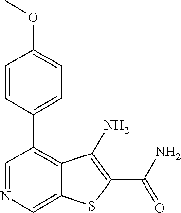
C1=NC=C2C(=C1C1=CC=C(OC)C=C1)C(N)=C(C(N)=O)S2
